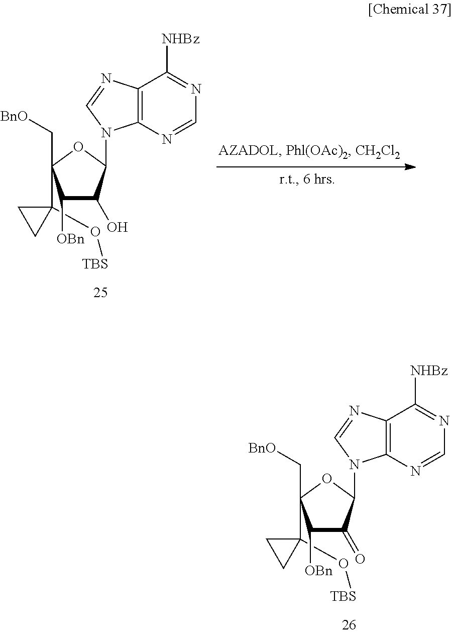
C1(C2(C[BnO])C([OBn])C(=O)C(N3C4=C(C([NHBz])=NC=N4)N=C3)O2)(O[TBS])CC1.C1(C2(C[BnO])C([OBn])C(O)C(N3C4=C(C([NHBz])=NC=N4)N=C3)O2)(O[TBS])CC1
